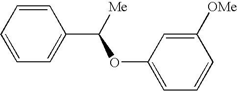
C1(OC([Me])C2=CC=CC=C2)=CC=CC([OMe])=C1
